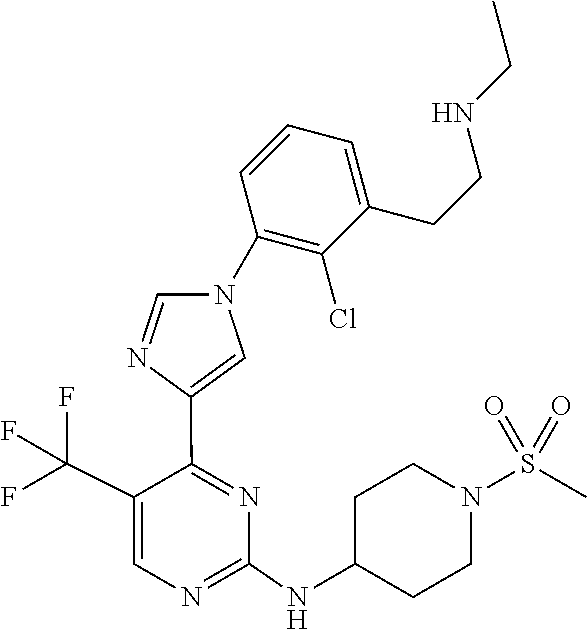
C1=C(C(F)(F)F)C(C2=CN(C3=C(Cl)C(CCNCC)=CC=C3)C=N2)=NC(NC2CCN(S(C)(=O)=O)CC2)=N1
